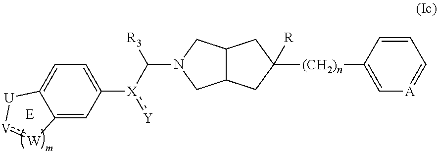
C12=CC([X](C([R3])N3CC4C(C3)CC([(CH2)n]C3=C[A]=CC=C3)([R])C4):[Y])=CC=C1[U][V]:[W]2
